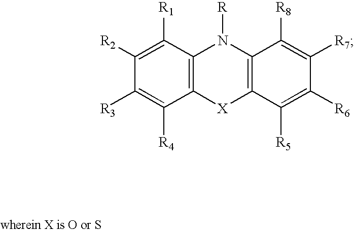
C12=C(C([R1])=C([R2])C([R3])=C1[R4])N([R])C1=C([X]2)C([R5])=C([R6])C([R7])=C1[R8]
